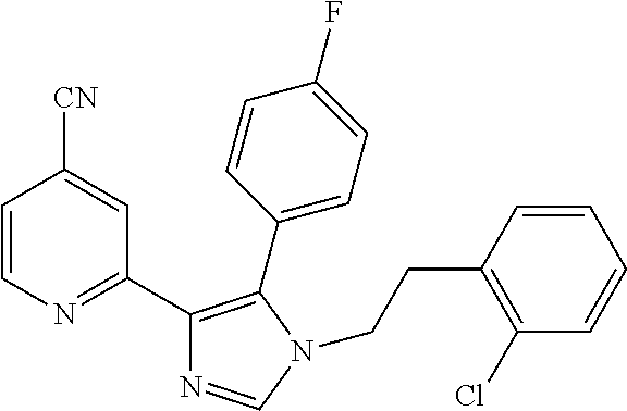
C1=CN=C(C2=C(C3=CC=C(F)C=C3)N(CCC3=C(Cl)C=CC=C3)C=N2)C=C1[CN]
